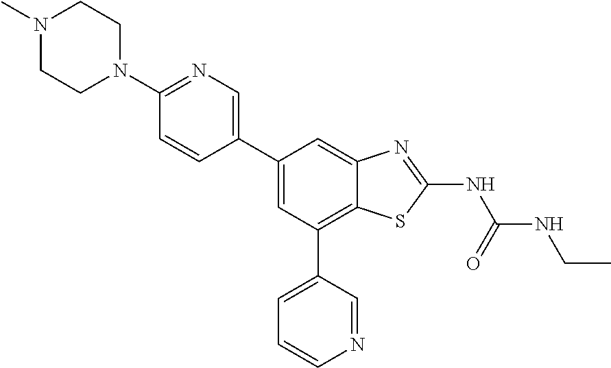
C1(C2=CN=C(N3CCN(C)CC3)C=C2)=CC(C2=CC=CN=C2)=C2C(=C1)N=C(NC(=O)NCC)S2
